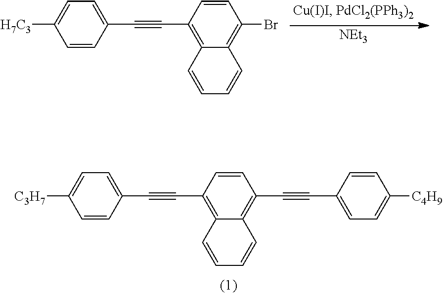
C1=CC(C#CC2=CC=C([C3H7])C=C2)=C2C(=C1C#CC1=CC=C([C4H9])C=C1)C=CC=C2.C1=CC(C#CC2=CC=C([H7C3])C=C2)=C2C(=C1Br)C=CC=C2.[NEt3]
